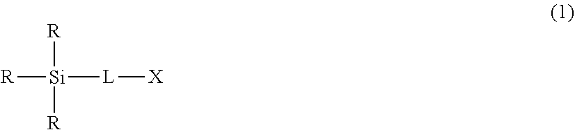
[R][Si]([L][X])([R])[R]
